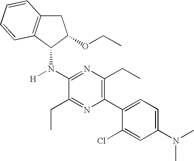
C1(N(C2C3=C(CC2OCC)C=CC=C3)[H])=NC(CC)=C(C2=CC=C(N(C)C)C=C2Cl)N=C1CC
